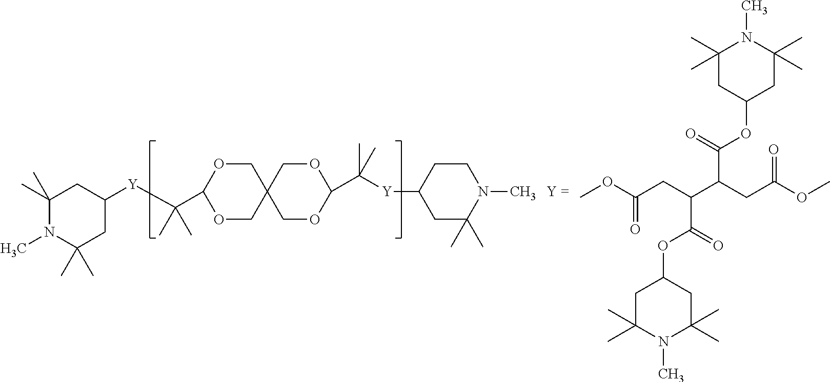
O1CC2(COC1C([Y]C1CC(C)(C)N(C)C(C)(C)C1)(C)C)COC(C([Y]C1CC(C)(C)N(C)CC1)(C)C)OC2.COC(CC(C(CC(OC)=O)C(=O)OC1CC(C)(C)N(C)C(C)(C)C1)C(=O)OC1CC(C)(C)N(C)C(C)(C)C1)=O
